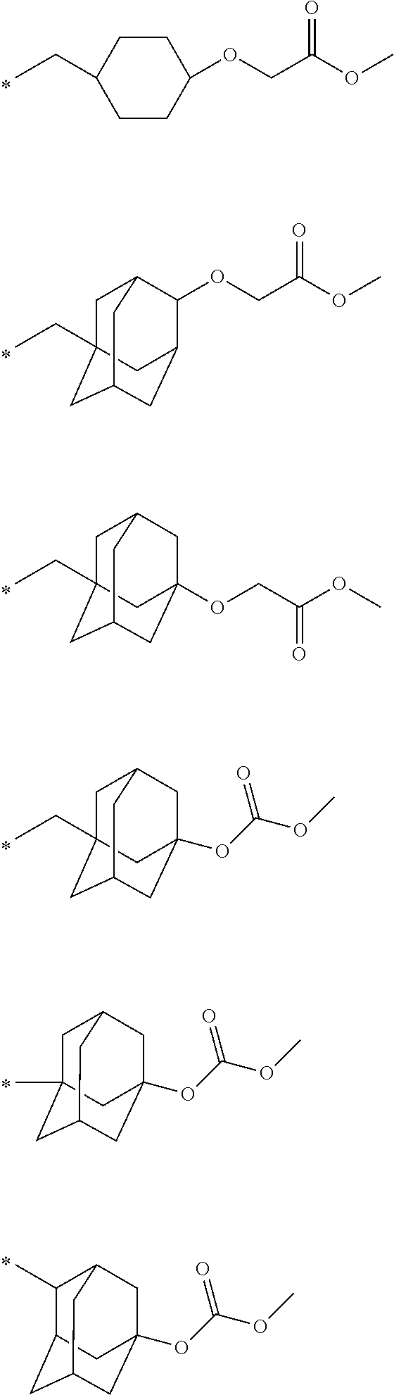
CCC1CCC(OCC(OC)=O)CC1.C1C2CC3CC1(CC)CC(C3)C2OCC(OC)=O.C1C2CC3CC1(CC)CC(OCC(OC)=O)(C3)C2.C1C2CC3CC1(CC)CC(OC(OC)=O)(C3)C2.C1C2CC3CC1(C)CC(OC(OC)=O)(C3)C2.C1(C)C2CC3CC1CC(OC(OC)=O)(C3)C2
